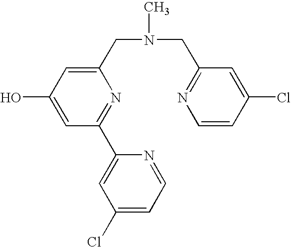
C1(CN(CC2=NC=CC(Cl)=C2)C)=CC(O)=CC(C2=CC(Cl)=CC=N2)=N1
